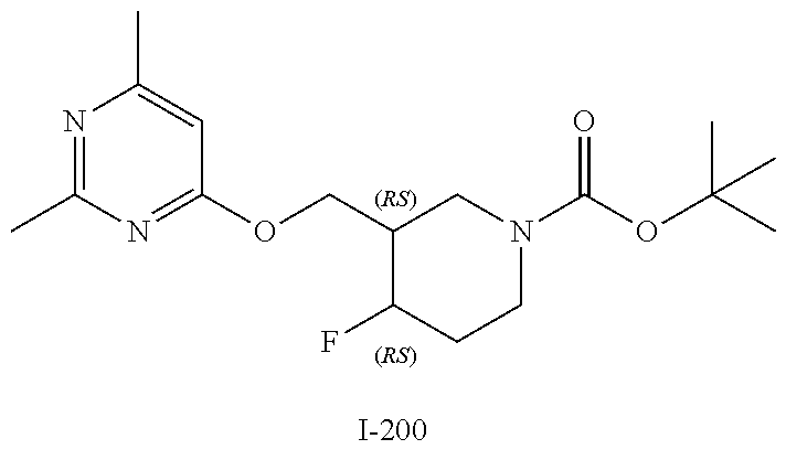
N1=C(C)N=C(OCC2C(F)CCN(C(OC(C)(C)C)=O)C2)C=C1C
